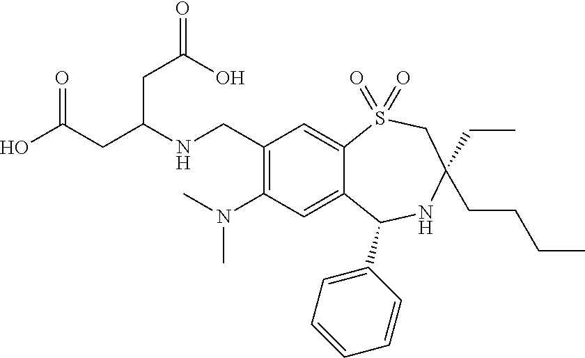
C1(CNC(CC(=O)O)CC(O)=O)=C(N(C)C)C=C2C(=C1)S(=O)(=O)CC(CC)(CCCC)NC2C1=CC=CC=C1
